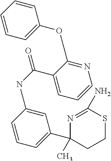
C1(C(=O)NC2=CC(C3(C)CCSC(N)=N3)=CC=C2)=CC=CN=C1OC1=CC=CC=C1
